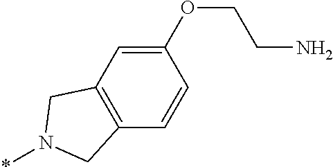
C1(OCCN)=CC2=C(C=C1)CN(*)C2
